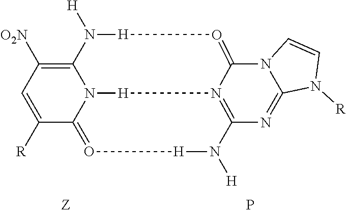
C12=C([O2N])C=C([R])C3=O[H]N([H])C4=N([H]N13)C(=O[H]N2[H])N1C(=N4)N([R])C=C1.P
